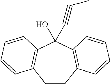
C12=C(C(O)(C#CC)C3=C(C=CC=C3)CC1)C=CC=C2
